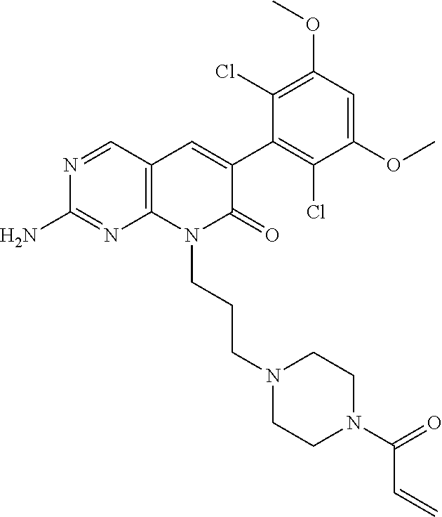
C1(N)=NC2=C(C=C(C3=C(Cl)C(OC)=CC(OC)=C3Cl)C(=O)N2CCCN2CCN(C(C=C)=O)CC2)C=N1
